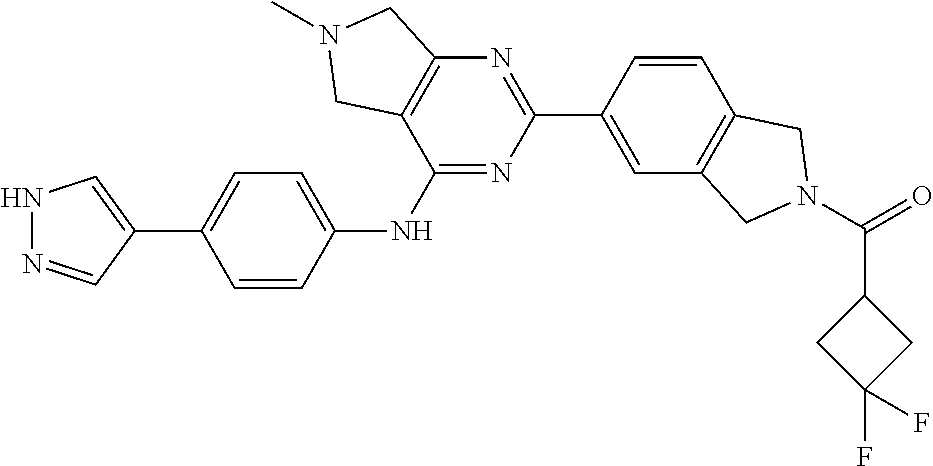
N1=C(NC2=CC=C(C3=CNN=C3)C=C2)C2=C(N=C1C1=CC3=C(C=C1)CN(C(C1CC(F)(F)C1)=O)C3)CN(C)C2
